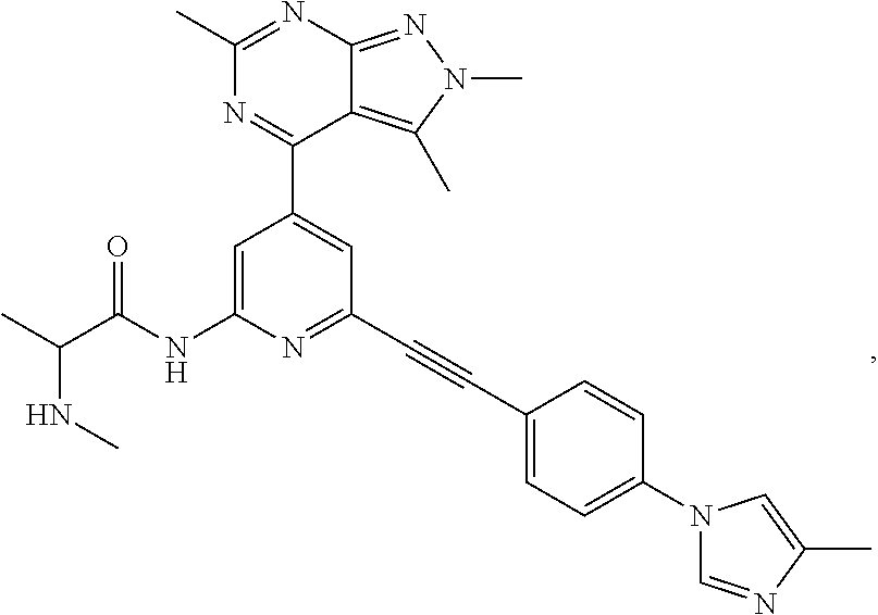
N(C(C)C(NC1=CC(C2=NC(C)=NC3=NN(C)C(C)=C23)=CC(C#CC2=CC=C(N3C=NC(C)=C3)C=C2)=N1)=O)C
